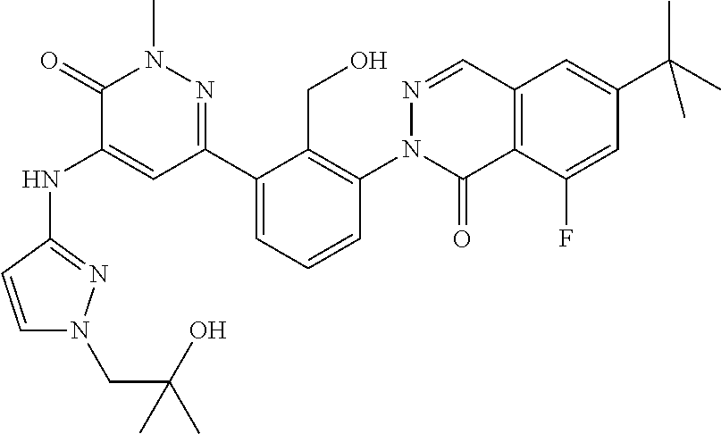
C1(C2=NN(C)C(=O)C(NC3=NN(CC(C)(C)O)C=C3)=C2)=CC=CC(N2C(=O)C3=C(C=N2)C=C(C(C)(C)C)C=C3F)=C1CO
